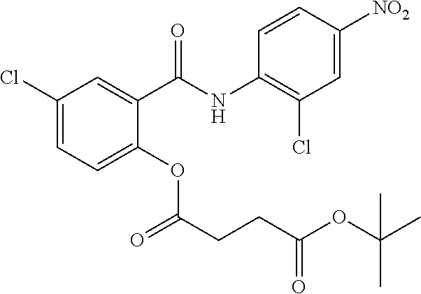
C1(Cl)=CC=C(OC(CCC(OC(C)(C)C)=O)=O)C(C(NC2=C(Cl)C=C([NO2])C=C2)=O)=C1
